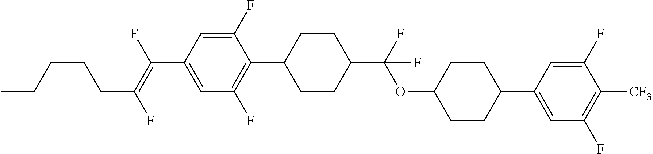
C1(F)=CC(C(=C(F)CCCCC)F)=CC(F)=C1C1CCC(C(OC2CCC(C3=CC(F)=C([CF3])C(F)=C3)CC2)(F)F)CC1
